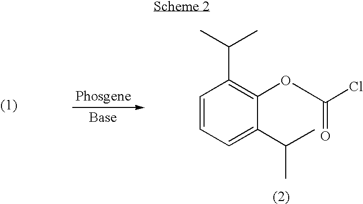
C1=CC=C(C(C)C)C(OC(Cl)=O)=C1C(C)C
